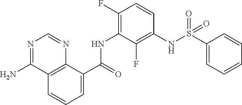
C12=C(C(C(=O)NC3=C(F)C=CC(NS(C4=CC=CC=C4)(=O)=O)=C3F)=CC=C1)N=CN=C2N
